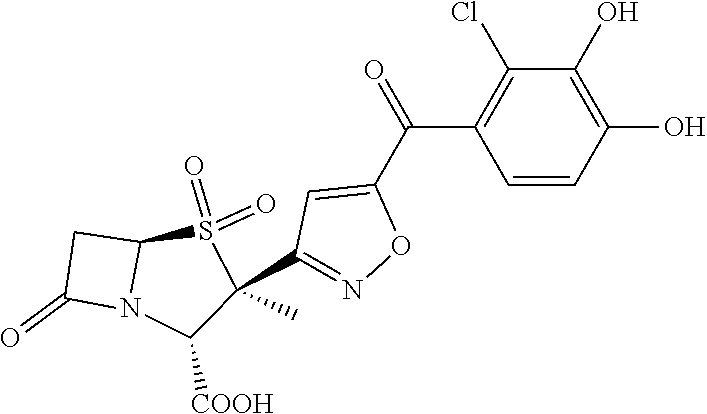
C1(Cl)=C(C(=O)C2=CC(C3(C)S(=O)(=O)C4N(C3[COOH])C(=O)C4)=NO2)C=CC(O)=C1O
